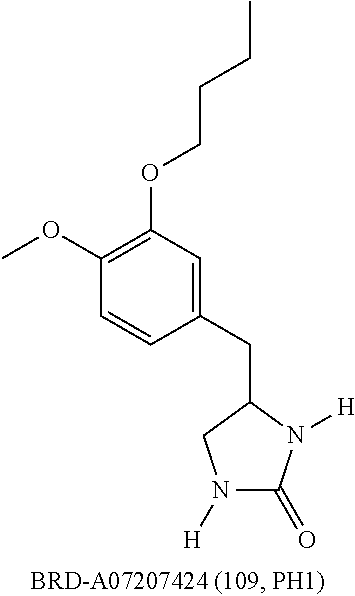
COC1=C(OCCCC)C=C(CC2CN([H])C(=O)N2[H])C=C1
